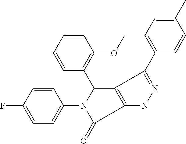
C1=CC=CC(C2C3=C(C(=O)N2C2=CC=C(F)C=C2)NN=C3C2=CC=C(C)C=C2)=C1OC
